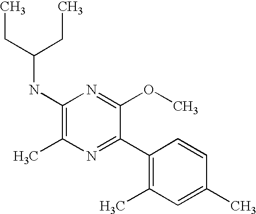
C1(NC(CC)CC)=C(C)N=C(C2=C(C)C=C(C)C=C2)C(OC)=N1
